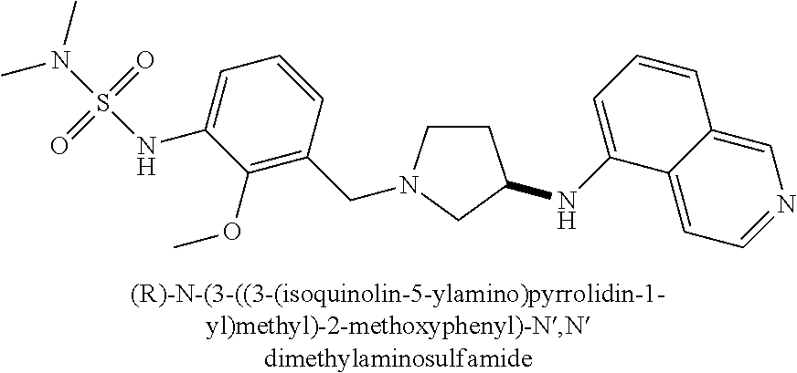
C1CN(CC2=C(OC)C(NS(N(C)C)(=O)=O)=CC=C2)CC1NC1=CC=CC2=CN=CC=C12
